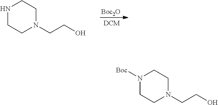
[Boc2O].N1CCN(CCO)CC1.N1([Boc])CCN(CCO)CC1
